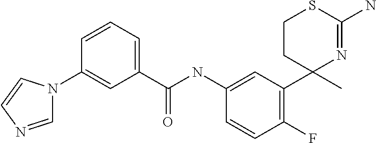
C(NC1=CC(C2(C)N=C(N)SCC2)=C(F)C=C1)(=O)C1=CC=CC(N2C=NC=C2)=C1
